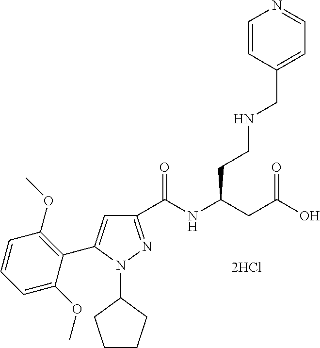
C1(C(NC(CC(O)=O)CCNCC2=CC=NC=C2)=O)=NN(C2CCCC2)C(C2=C(OC)C=CC=C2OC)=C1
